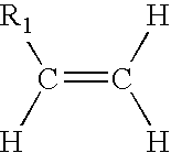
C(=C([H])[H])([H])[R1]
